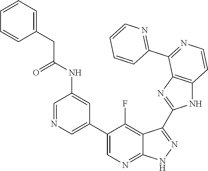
C1=NC=C(C2=CN=C3C(=C2F)C(C2=NC4=C(N2)C=CN=C4C2=NC=CC=C2)=N[N H]3)C=C1NC(CC1=CC=CC=C1)=O
